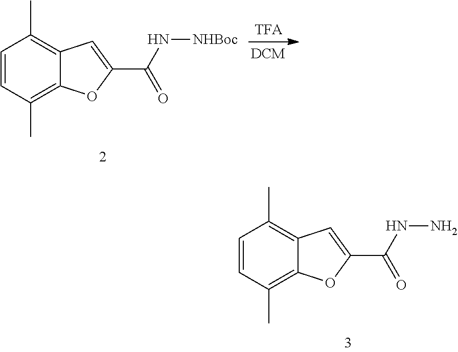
C1=CC(C)=C2C(=C1C)C=C(C(N[NHBoc])=O)O2.C1=CC(C)=C2C(=C1C)C=C(C(NN)=O)O2
